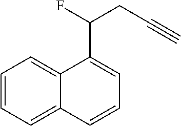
C1=CC=C2C(=C1)C(C(F)CC#C)=CC=C2
